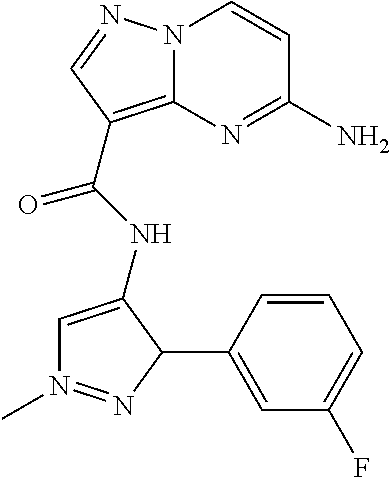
NC1=NC2=C(C(=O)NC3=CN(C)=NC3C3=CC(F)=CC=C3)C=NN2C=C1
